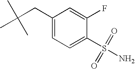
C1=C(F)C(S(=O)(N)=O)=CC=C1CC(C)(C)C
